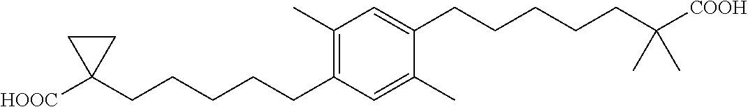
C1(C)=C(CCCCCC2([HOOC])CC2)C=C(C)C(CCCCCC([COOH])(C)C)=C1
